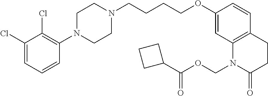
C1(Cl)=CC=CC(N2CCN(CCCCOC3=CC4=C(C=C3)CCC(=O)N4COC(C3CCC3)=O)CC2)=C1Cl
